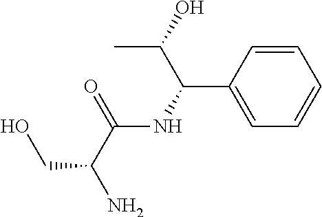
C1=CC(C(NC(C(N)CO)=O)C(C)O)=CC=C1
